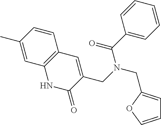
C1=COC(CN(C(C2=CC=CC=C2)=O)CC2=CC3=C(NC2=O)C=C(C)C=C3)=C1
